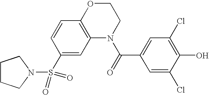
C1(S(=O)(=O)N2CCCC2)=CC2=C(C=C1)OCCN2C(=O)C1=CC(Cl)=C(O)C(Cl)=C1
